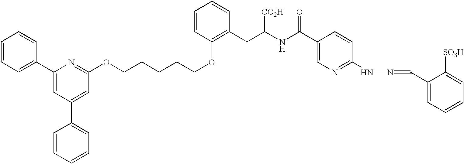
C1=CC=C(C2=CC(C3=CC=CC=C3)=CC(OCCCCCOC3=C(CC(NC(C4=CN=C(NN=CC5=CC=CC=C5[SO3H])C=C4)=O)[CO2H])C=CC=C3)=N2)C=C1
